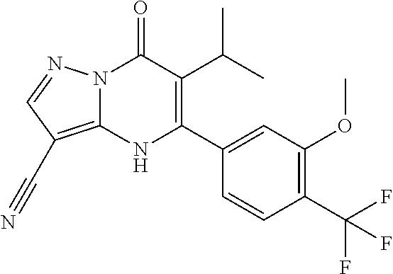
N12C(=C(C#N)C=N1)NC(C1=CC(OC)=C(C(F)(F)F)C=C1)=C(C(C)C)C2=O
